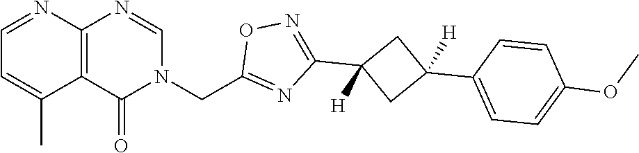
C12=C(C(=O)N(CC3=NC(C4([H])CC(C5=CC=C(OC)C=C5)([H])C4)=NO3)C=N1)C(C)=CC=N2
